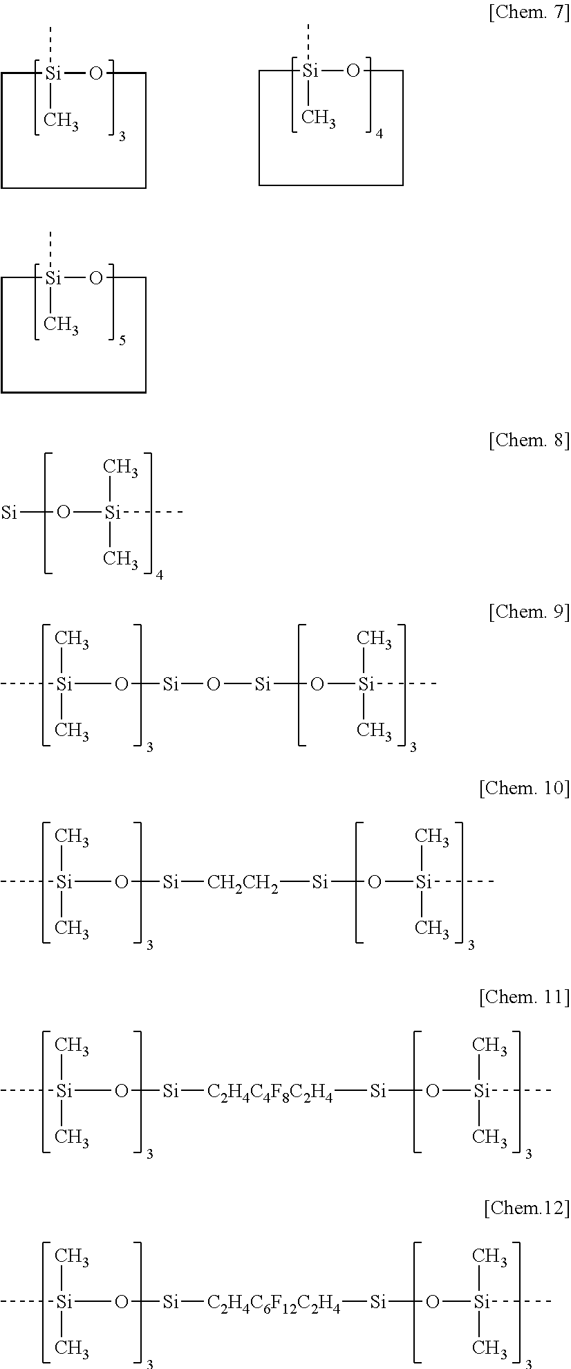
C[Si]1(C)CCCCO1.[Si]O[Si](C)(C)C.[Si](O[Si](C)(C)C)O[Si]O[Si](C)(C)C.[Si](O[Si](C)(C)C)[CH2CH2][Si]O[Si](C)(C)C.[Si](O[Si](C)(C)C)[C2H4C4F8C2H4][Si]O[Si](C)(C)C.[Si](O[Si](C)(C)C)[C2H4C6F12C2H4][Si]O[Si](C)(C)C.C[Si]1(C)CCCCO1.C[Si]1(C)CCCCO1
